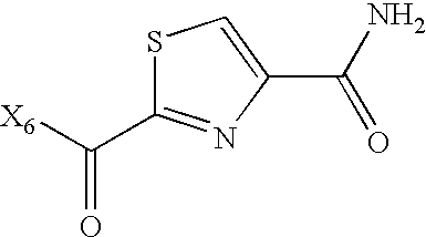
S1C(C([X6])=O)=NC(C(N)=O)=C1
